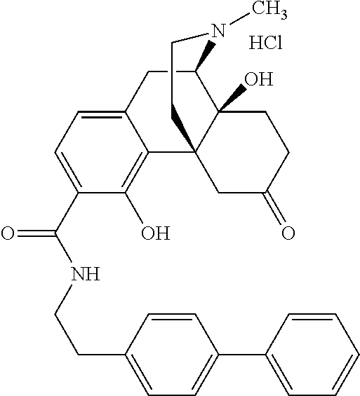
Cl.N(C(=O)C1=CC=C2C(=C1O)C13C(O)(C(C2)N(C)CC1)CCC(=O)C3)CCC1=CC=C(C2=CC=CC=C2)C=C1
